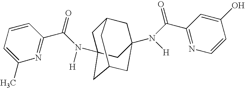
C1C2(N(C(C3=NC(C)=CC=C3)=O)[H])CC3CC(N([H])C(=O)C4=NC=CC(O)=C4)(CC1C3)C2
